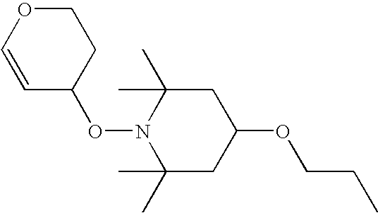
O(N1C(C)(C)CC(OCCC)CC1(C)C)C1CCOC=C1
